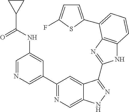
C1=NC=C(C2=NC=C3C(=C2)C(C2=NC4=C(N2)C=CC=C4C2=CC=C(F)S2)=NN3)C=C1NC(C1CC1)=O
